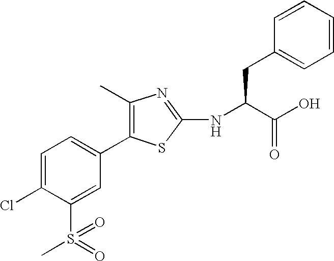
C1=C(Cl)C(S(=O)(C)=O)=CC(C2=C(C)N=C(NC(C(O)=O)CC3=CC=CC=C3)S2)=C1
